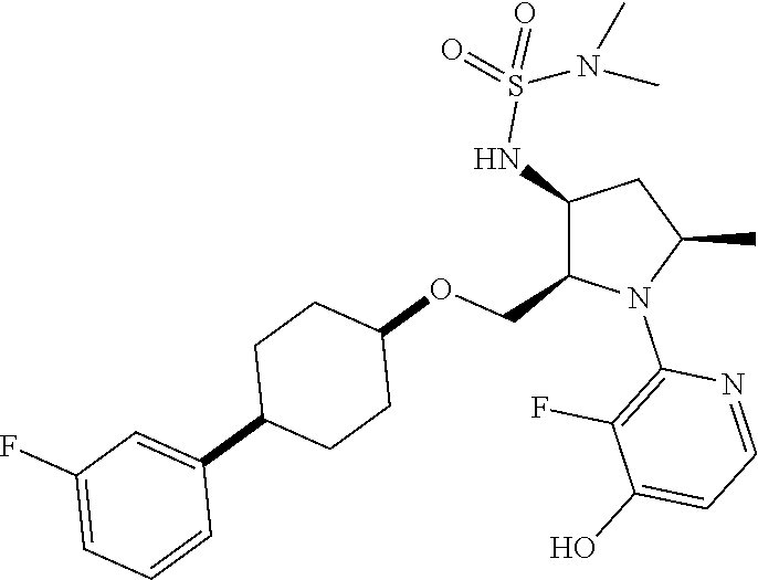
C1(NS(=O)(=O)N(C)C)C(COC2CCC(C3=CC(F)=CC=C3)CC2)N(C2=C(F)C(O)=CC=N2)C(C)C1
